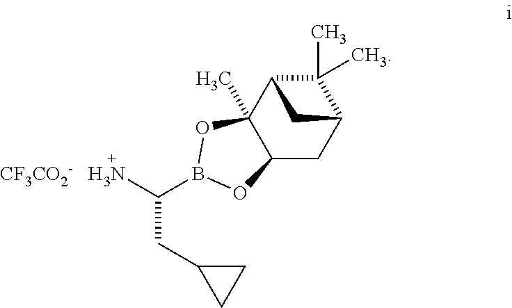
NC(CC1CC1)B1OC2(C)C(CC3C(C)(C)C2C3)O1.[CF3CO2-]
